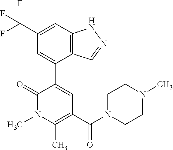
C12=C(C=C(C(F)(F)F)C=C1C1=CC(C(N3CCN(C)CC3)=O)=C(C)N(C)C1=O)NN=C2
